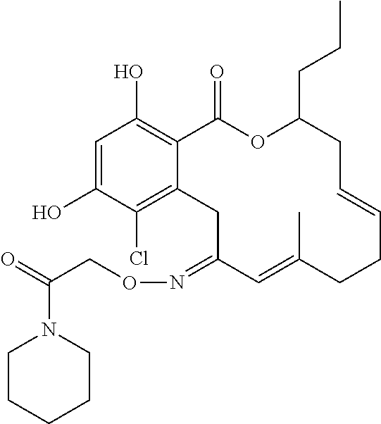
C1=C(O)C(Cl)=C2C(=C1O)C(=O)OC(CCC)CC=CCCC(C)=CC(=NOCC(=O)N1CCCCC1)C2
